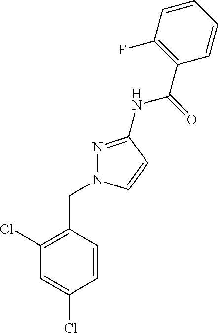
C1=CC(CN2N=C(NC(=O)C3=C(F)C=CC=C3)C=C2)=C(Cl)C=C1Cl
